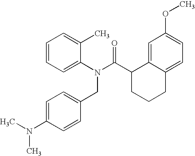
C1=CC=C(C)C(N(C(C2CCCC3=CC=C(OC)C=C23)=O)CC2=CC=C(N(C)C)C=C2)=C1
